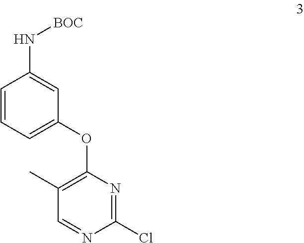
C1(C)=C(OC2=CC=CC(N[BOC])=C2)N=C(Cl)N=C1
